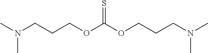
C(CCOC(OCCCN(C)C)=S)N(C)C
